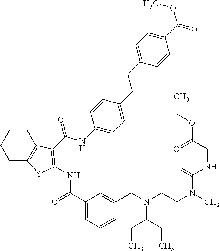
C1C2=C(CCC1)C(C(NC1=CC=C(CCC3=CC=C(C(=O)OC)C=C3)C=C1)=O)=C(NC(=O)C1=CC=CC(CN(CCN(C(=O)NCC(OCC)=O)C)C(CC)CC)=C1)S2
